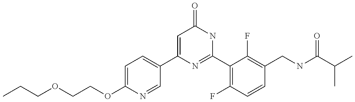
C1(C2=CC=C(OCCOCCC)N=C2)=CC(=O)NC(C2=C(F)C=CC(CNC(C(C)C)=O)=C2F)=N1
